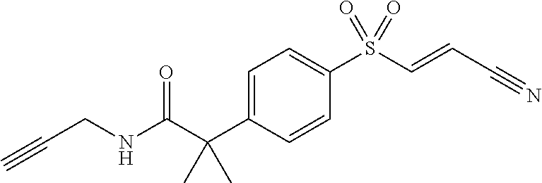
C(CNC(C(C1=CC=C(S(C=CC#N)(=O)=O)C=C1)(C)C)=O)#C
